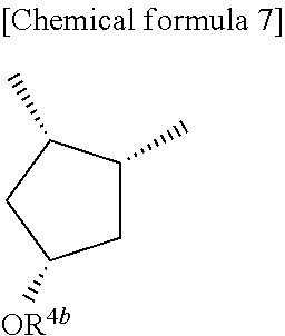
C1C(C)C(C)CC1[OR4b]
